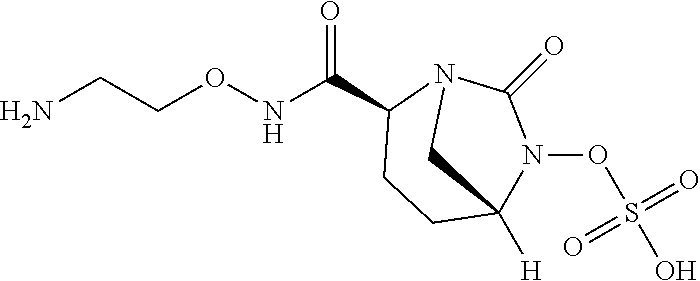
NCCONC(C1CCC2([H])N(OS(O)(=O)=O)C(=O)N1C2)=O
